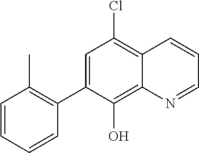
C1=CC=CC(C2=CC(Cl)=C3C(=C2O)N=CC=C3)=C1C
